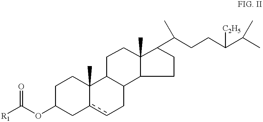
[R1]C(OC1Cc2cCC3C(C2(C)CC1)CCC1(C)C3CCC1C(C)CCC(C(C)C)[C2H5])=O
